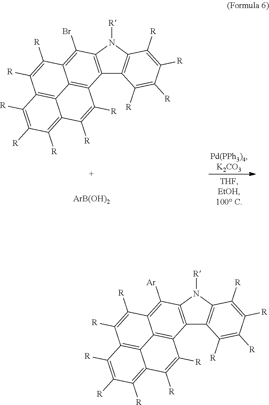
C12=C(N([R])C3=C1C([R])=C([R])C([R])=C3[R])C(Br)=C1C3=C2C([R])=C([R])C2=C([R])C([R])=C([R])C(=C32)C([R])=C1[R].[ArB(OH)2].C12=C(N([R])C3=C1C([R])=C([R])C([R])=C3[R])C([Ar])=C1C3=C2C([R])=C([R])C2=C([R])C([R])=C([R])C(=C32)C([R])=C1[R]
